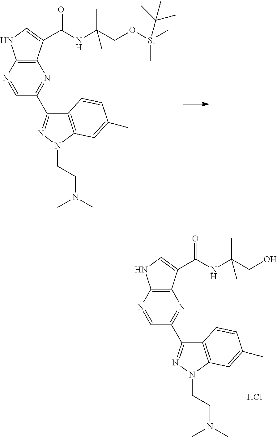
C1=NC2=C(N=C1C1=NN(CCN(C)C)C3=C1C=CC(C)=C3)C(C(NC(CO[Si](C)(C)C(C)(C)C)(C)C)=O)=CN2.C1=NC2=C(N=C1C1=NN(CCN(C)C)C3=C1C=CC(C)=C3)C(C(NC(CO)(C)C)=O)=CN2.Cl
